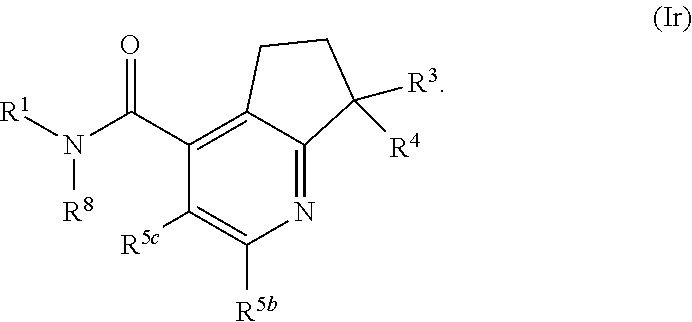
C1(C(N([R1])[R8])=O)=C2C(=NC([R5b])=C1[R5c])C([R3])([R4])CC2
